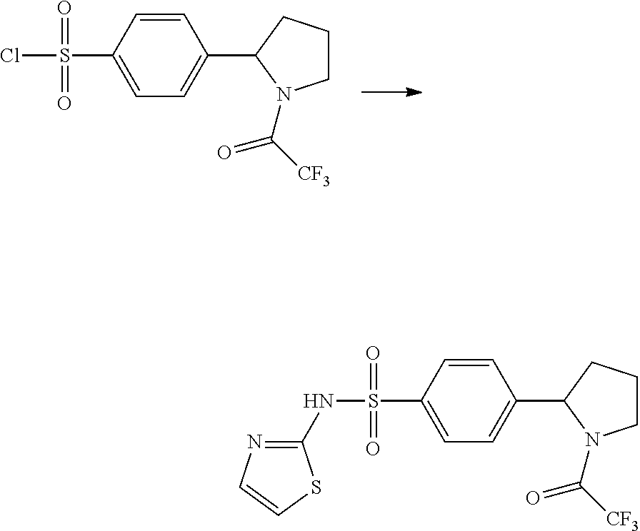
C1=C(S(=O)(=O)Cl)C=CC(C2CCCN2C(=O)[CF3])=C1.C1=C(S(=O)(=O)NC2=NC=CS2)C=CC(C2CCCN2C(=O)[CF3])=C1
